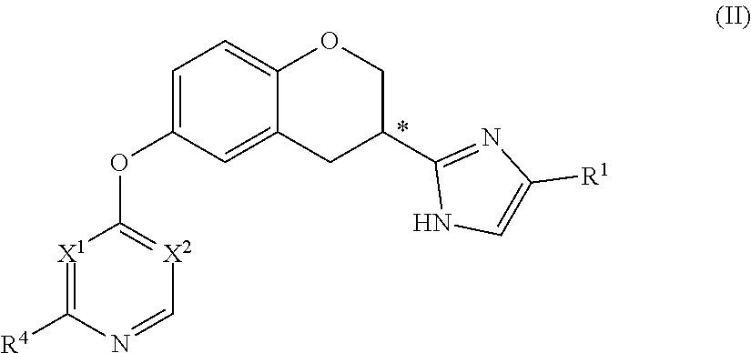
[X1]1=C([R4])N=C[X2]=C1OC1=CC=C2C(=C1)CC(C1=NC([R1])=CN1)CO2
